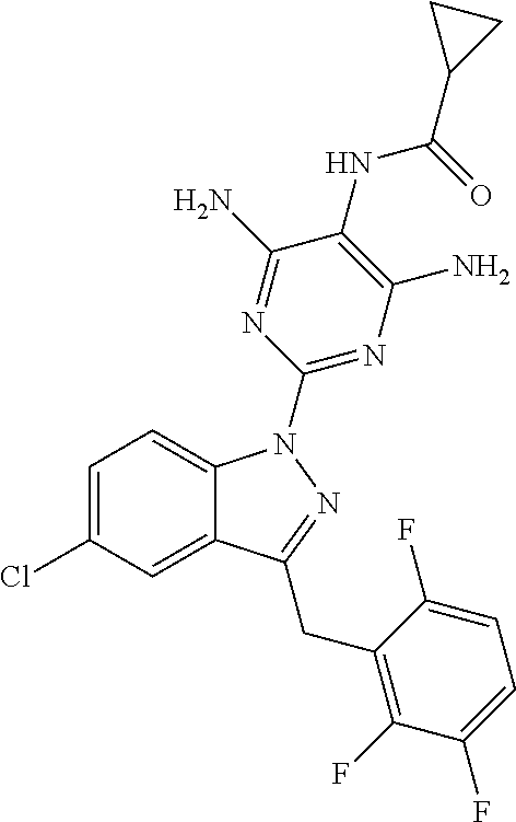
C1=C(Cl)C=C2C(=C1)N(C1=NC(N)=C(NC(=O)C3CC3)C(N)=N1)N=C2CC1=C(F)C(F)=CC=C1F
